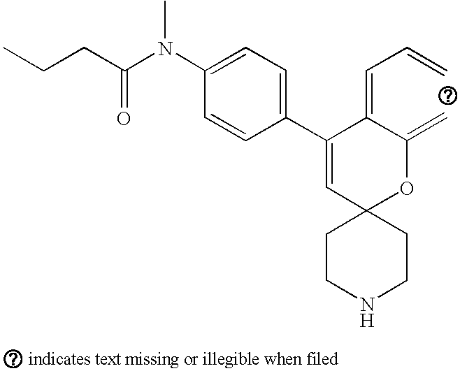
C1(C2=CC=C(N(C(CCC)=O)C)C=C2)=CC2(OC(=C)C1=CC=C)CCNCC2
